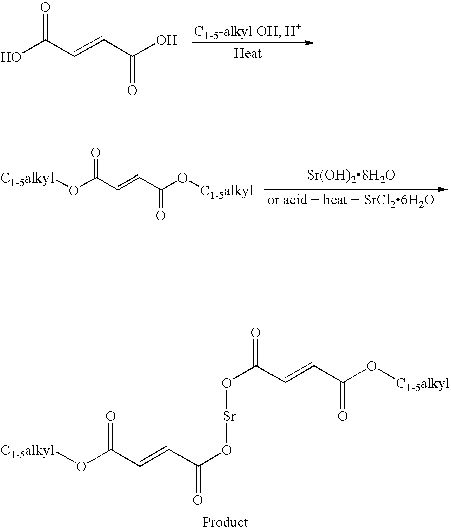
[C1-5alkyl]OC(C=CC(O[Sr]OC(C=CC(O[C1-5alkyl])=O)=O)=O)=O.OC(C=CC(O)=O)=O.[Sr(OH)28H2O].[C1-5alkyl]OC(C=CC(O[C1-5alkyl])=O)=O
